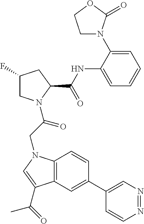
C12=C(C=C(C3=CN=NC=C3)C=C1)C(C(=O)C)=CN2CC(N1CC(F)CC1C(NC1=CC=CC=C1N1CCOC1=O)=O)=O
